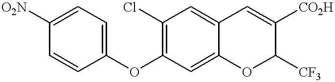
C1(OC2=C(Cl)C=C3C(=C2)OC([CF3])C([CO2H])=C3)=CC=C([O2N])C=C1
